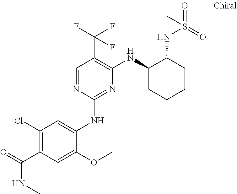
C1(NC2=CC(Cl)=C(C(=O)NC)C=C2OC)=NC(NC2CCCCC2NS(=O)(=O)C)=C(C(F)(F)F)C=N1
